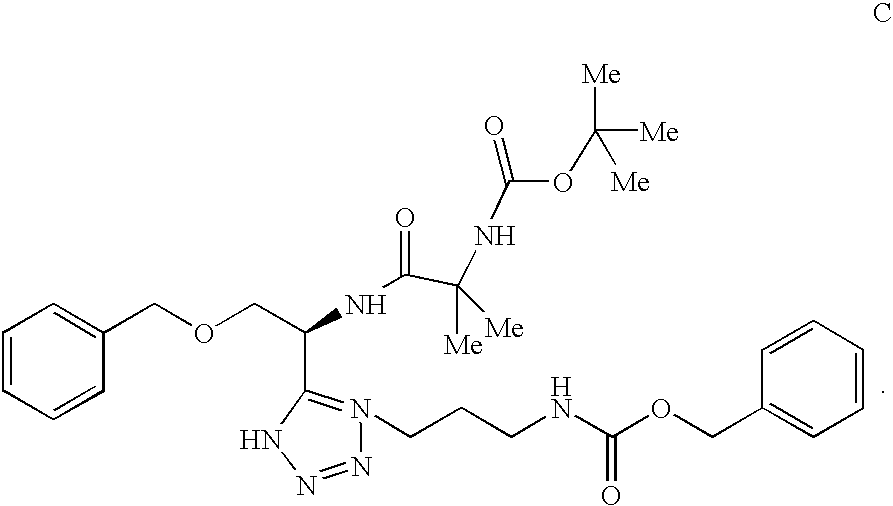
C1=CC=CC(COCC(NC(C(NC(OC([Me])([Me])[Me])=O)([Me])[Me])=O)C2=N(CCCNC(OCC3=CC=CC=C3)=O)N=NN2)=C1
